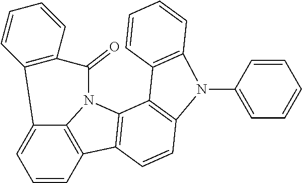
C12=CC=CC3=C1N(C1=C3C=CC3=C1C1=C(C=CC=C1)N3C1=CC=CC=C1)C(=O)C1=C2C=CC=C1
